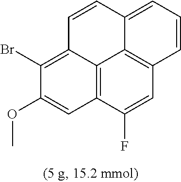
C12=C3C(F)=CC4=C1C(=CC=C4)C=CC2=C(Br)C(OC)=C3
